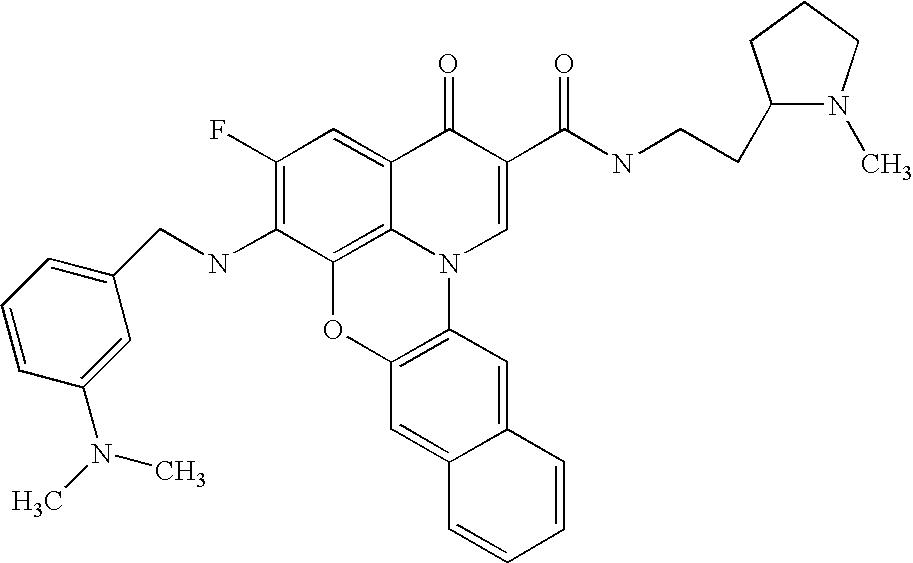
C1(F)=C(NCC2=CC=CC(N(C)C)=C2)C2=C3C(=C1)C(=O)C(C(=O)NCCC1N(C)CCC1)=CN3C1=C(O2)C=C2C(=C1)C=CC=C2
